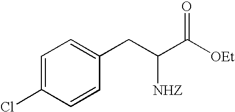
C1=C(Cl)C=CC(CC(C([OEt])=O)[NHZ])=C1
